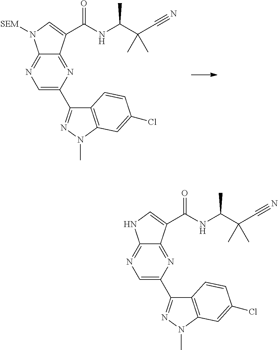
C1=C(C2=NN(C)C3=C2C=CC(Cl)=C3)N=C2C(=N1)N([SEM])C=C2C(NC(C(C)(C#N)C)C)=O.C1=C(C2=NN(C)C3=C2C=CC(Cl)=C3)N=C2C(=N1)NC=C2C(NC(C(C)(C#N)C)C)=O
